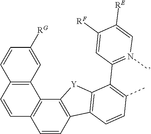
C12=C(C=CC(C)=C1C1=N(C)C=C([RE])C([RF])=C1)C1=C([Y]2)C2=C(C=C1)C=CC1=C2C=C([RG])C=C1
